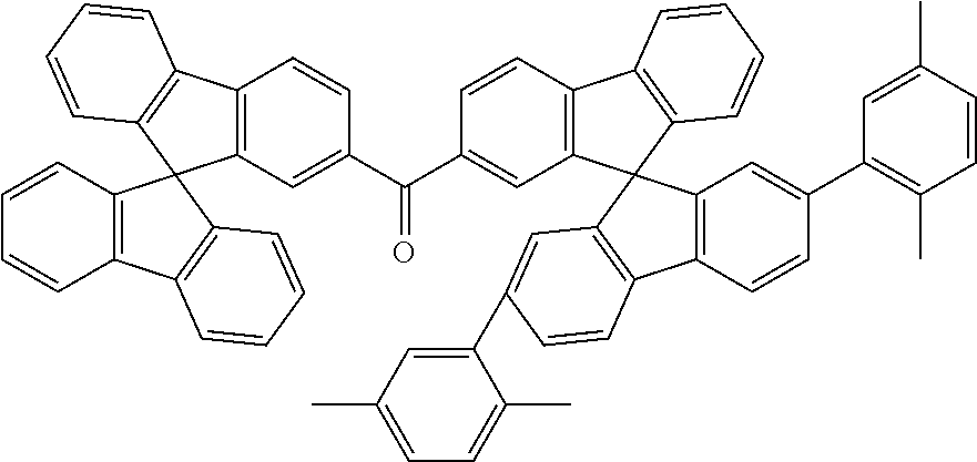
C12=C(C=C(C(=O)C3=CC4=C(C=C3)C3=C(C=CC=C3)C43C4=C(C=CC(C5=C(C)C=CC(C)=C5)=C4)C4=C3C=C(C3=CC(C)=CC=C3C)C=C4)C=C1)C1(C3=C2C=CC=C3)C2=C(C3=C1C=CC=C3)C=CC=C2
